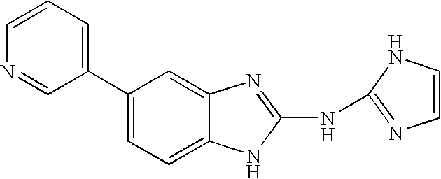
C1=CN=CC(C2=CC=C3C(=C2)N=C(NC2=NC=CN2)N3)=C1
